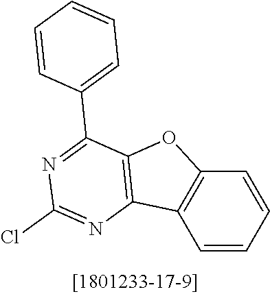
C1=CC=CC2=C1C1=C(O2)C(C2=CC=CC=C2)=NC(Cl)=N1
